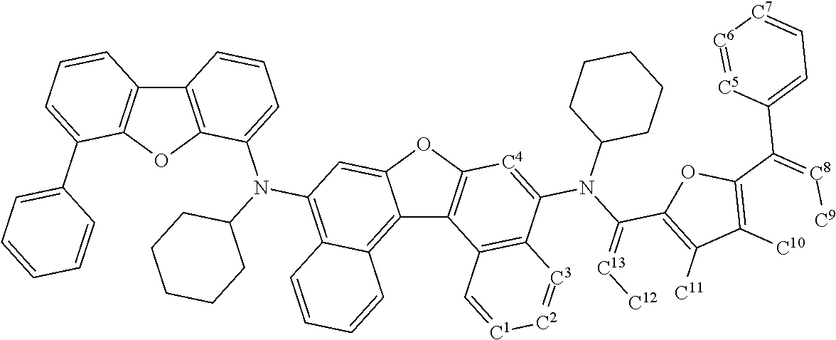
C12=C3C(=C(N(C4=CC=CC5=C4OC4=C5C=CC=C4C4=CC=CC=C4)C4CCCCC4)C=C1OC1=C2C2=C(C(N(C4CCCCC4)C(=[C13][C12])C4=C([C11])C([C10])=C(C(=[C8][C9])C5=CC=[C7][C6]=[C5]5)O4)=[C4]1)[C3]=[C2][C1]=C2)C=CC=C3
